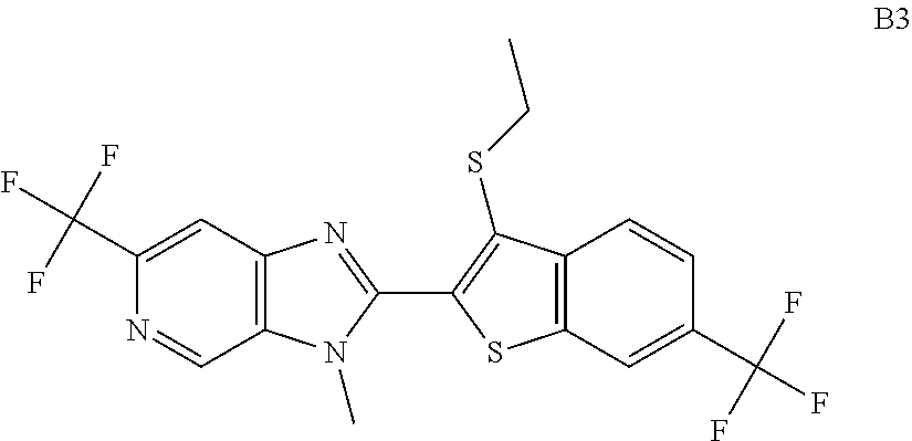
C12=C(C=C(C(F)(F)F)N=C1)N=C(C1=C(SCC)C3=C(C=C(C(F)(F)F)C=C3)S1)N2C
